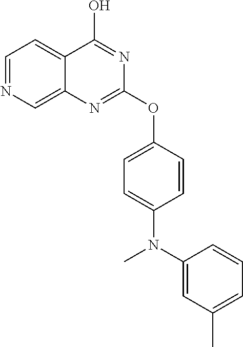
C1(N(C)C2=CC=C(OC3=NC4=CN=CC=C4C(O)=N3)C=C2)=CC(C)=CC=C1
